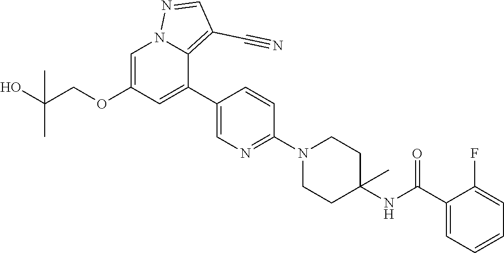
C1=C(OCC(O)(C)C)C=C(C2=CN=C(N3CCC(NC(C4=CC=CC=C4F)=O)(C)CC3)C=C2)C2=C(C#N)C=NN12
